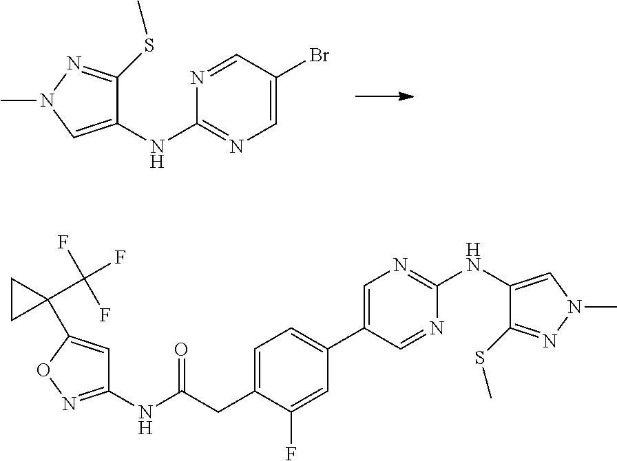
C1(SC)=NN(C)C=C1NC1=NC=C(Br)C=N1.C1(SC)=NN(C)C=C1NC1=NC=C(C2=CC=C(CC(NC3=NOC(C4(C(F)(F)F)CC4)=C3)=O)C(F)=C2)C=N1
